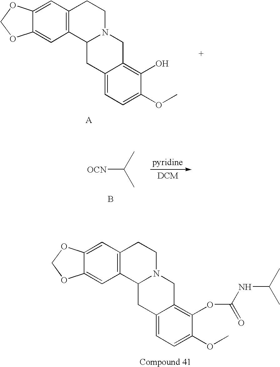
C12=C(C=C3C(=C1)OCO3)CCN1C2CC2=CC=C(OC)C(O)=C2C1.[OCN]C(C)C.[pyridine].B.C12=C(C=C3C(=C1)OCO3)CCN1C2CC2=CC=C(OC)C(OC(NC(C)C)=O)=C2C1
